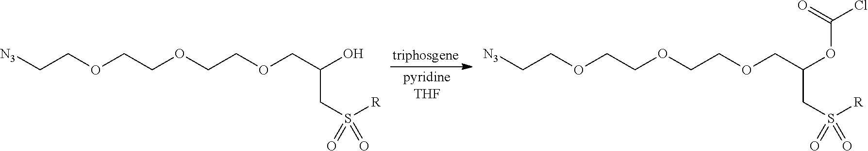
[N3]CCOCCOCCOCC(CS([R])(=O)=O)O.[N3]CCOCCOCCOCC(CS([R])(=O)=O)OC(Cl)=O
